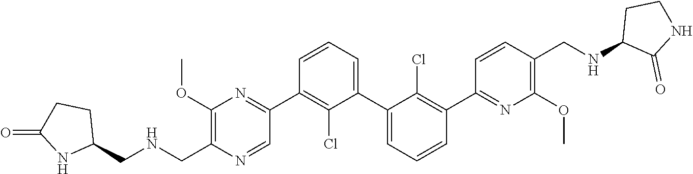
C1(OC)=C(CNCC2CCC(=O)N2)N=CC(C2=C(Cl)C(C3=CC=CC(C4=NC(OC)=C(CNC5C(=O)NCC5)C=C4)=C3Cl)=CC=C2)=N1
